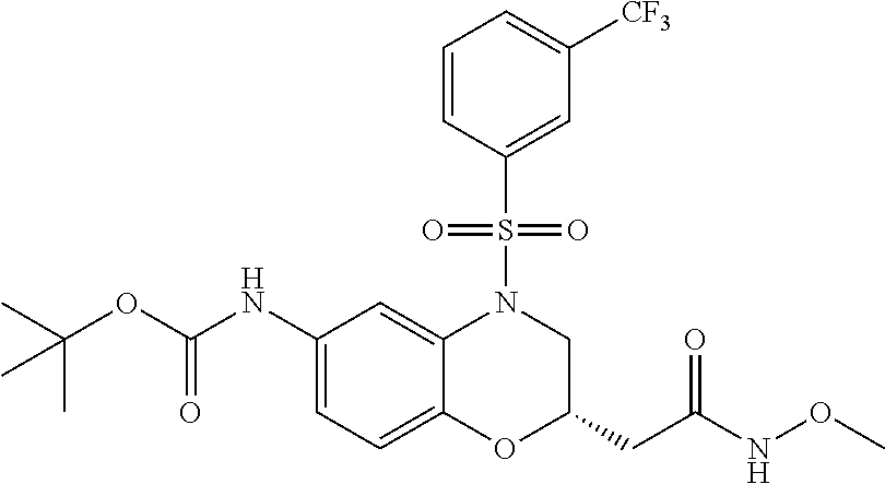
C1(NC(OC(C)(C)C)=O)=CC=C2C(=C1)N(S(=O)(=O)C1=CC([CF3])=CC=C1)CC(CC(NOC)=O)O2
